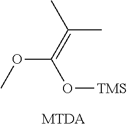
O(C(=C(C)C)O[TMS])C.[MTDA]
